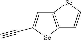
C12=C([Se]C(C#C)=C1)C=C[Se]2
